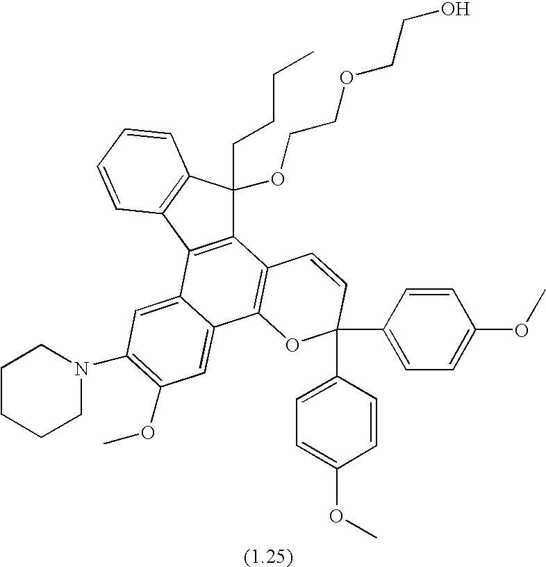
C12=C(C3=C(C1(CCCC)OCCOCCO)C=CC=C3)C1=CC(N3CCCCC3)=C(OC)C=C1C1=C2C=CC(C2=CC=C(OC)C=C2)(C2=CC=C(OC)C=C2)O1
